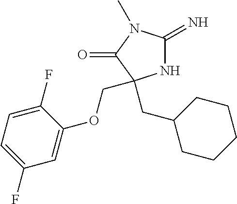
N1C(=N)N(C)C(=O)C1(CC1CCCCC1)COC1=CC(F)=CC=C1F
